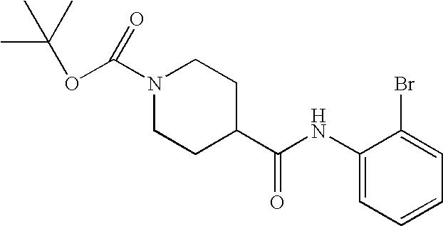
C1CC(C(NC2=CC=CC=C2Br)=O)CCN1C(OC(C)(C)C)=O
